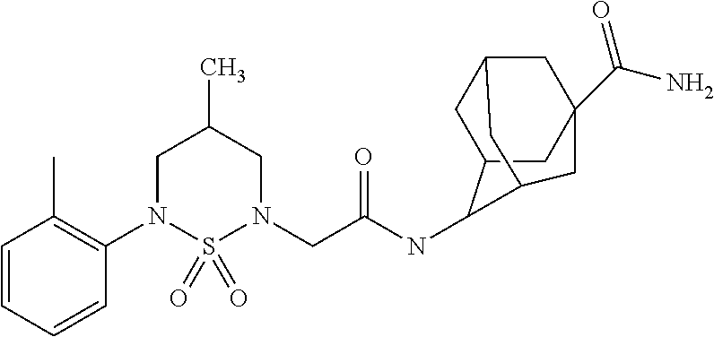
C1=CC=CC(N2S(=O)(=O)N(CC(NC3C4CC5CC(C(=O)N)(CC3C5)C4)=O)CC(C)C2)=C1C
